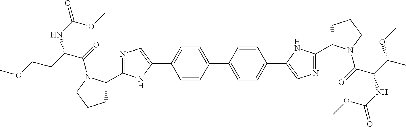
N1=C(C2CCCN2C(=O)C(CCOC)NC(=O)OC)NC(C2=CC=C(C3=CC=C(C4=CN=C(C5CCCN5C(=O)C(C(C)OC)NC(=O)OC)N4)C=C3)C=C2)=C1
